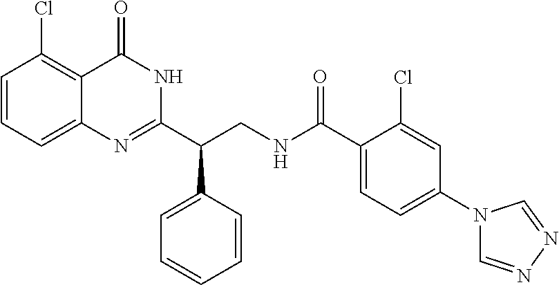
C1(C(CNC(C2=CC=C(N3C=NN=C3)C=C2Cl)=O)C2=CC=CC=C2)=NC2=CC=CC(Cl)=C2C(=O)N1
